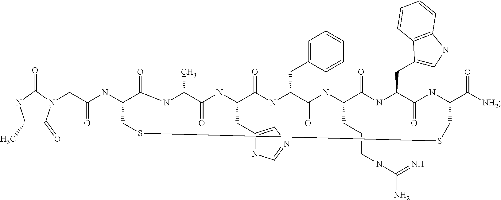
C1(C)C(=O)N(CC(NC2C(=O)NC(C)C(=O)NC(CC3=CN=CN3)C(=O)NC(CC3=CC=CC=C3)C(=O)NC(CCCNC(=N)N)C(=O)NC(CC3=CNC4=C3C=CC=C4)C(=O)NC(C([NH2])=O)CSSC2)=O)C(=O)N1
